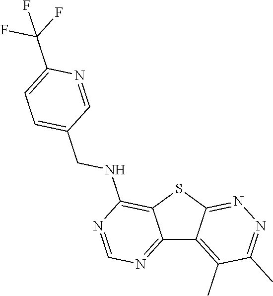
C12=NC=NC(NCC3=CC=C(C(F)(F)F)N=C3)=C1SC1=NN=C(C)C(C)=C21
